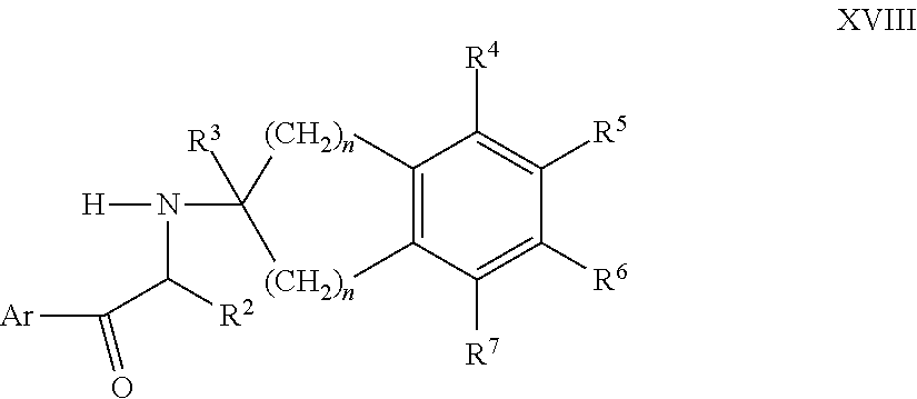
C12=C(C([R7])=C([R6])C([R5])=C1[R4])[(CH2)n]C([R3])(N(C([R2])C(=O)[Ar])[H])[(CH2)n]2
